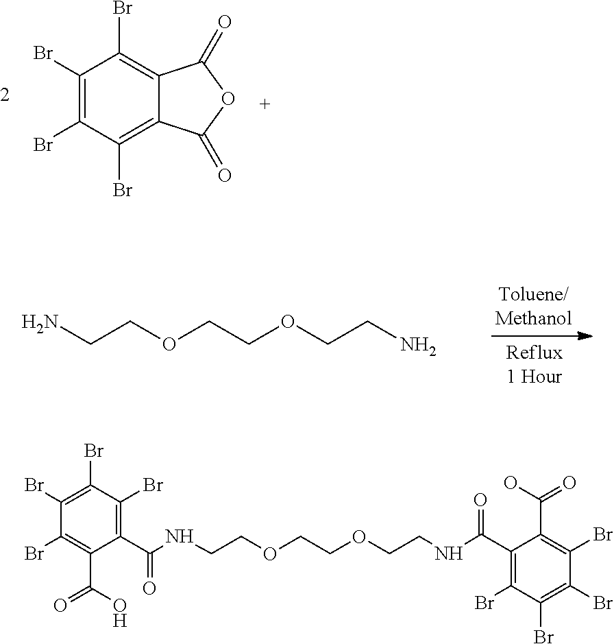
NCCOCCOCCN.C1(Br)=C(Br)C(Br)=C2C(=C1Br)C(=O)OC2=O.C1(Br)=C(Br)C(Br)=C(C(=O)NCCOCCOCCNC(C2=C(Br)C(Br)=C(Br)C(Br)=C2C(O)=O)=O)C(C(O)=O)=C1Br
